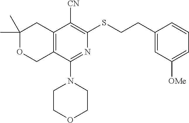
C1(C)(C)OCC2=C(C1)C([CN])=C(SCCC1=CC([OMe])=CC=C1)N=C2N1CCOCC1
